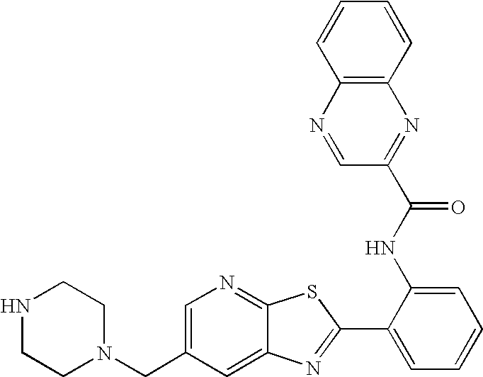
C12=CC(CN3CCNCC3)=CN=C1SC(C1=CC=CC=C1NC(=O)C1=NC3=C(N=C1)C=CC=C3)=N2
